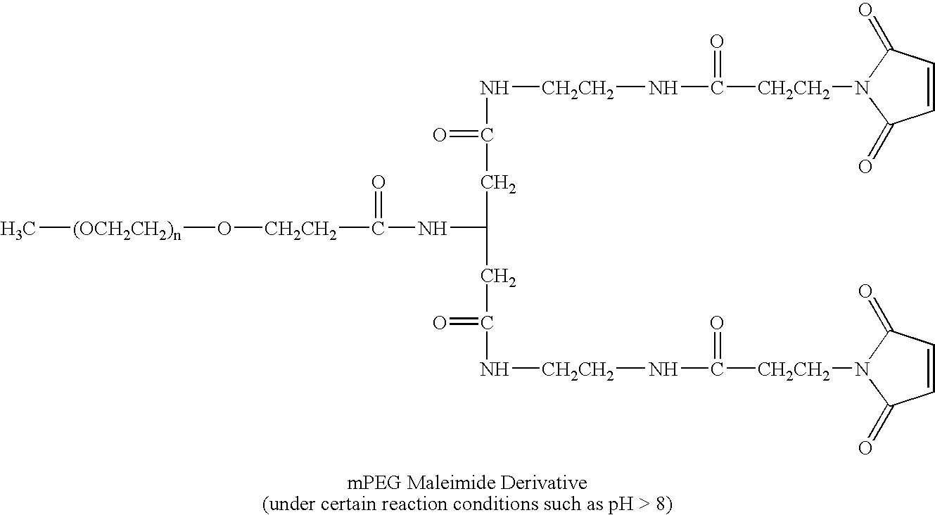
N(C([CH2CH2]N1C(=O)C=CC1=O)=O)[CH2CH2]NC(CC(NC([CH2CH2]O[(OCH2CH2)n]C)=O)CC(N[CH2CH2]NC([CH2CH2]N1C(=O)C=CC1=O)=O)=O)=O
